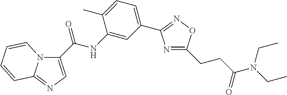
C1(C(=O)NC2=CC(C3=NOC(CCC(N(CC)CC)=O)=N3)=CC=C2C)=CN=C2N1C=CC=C2
